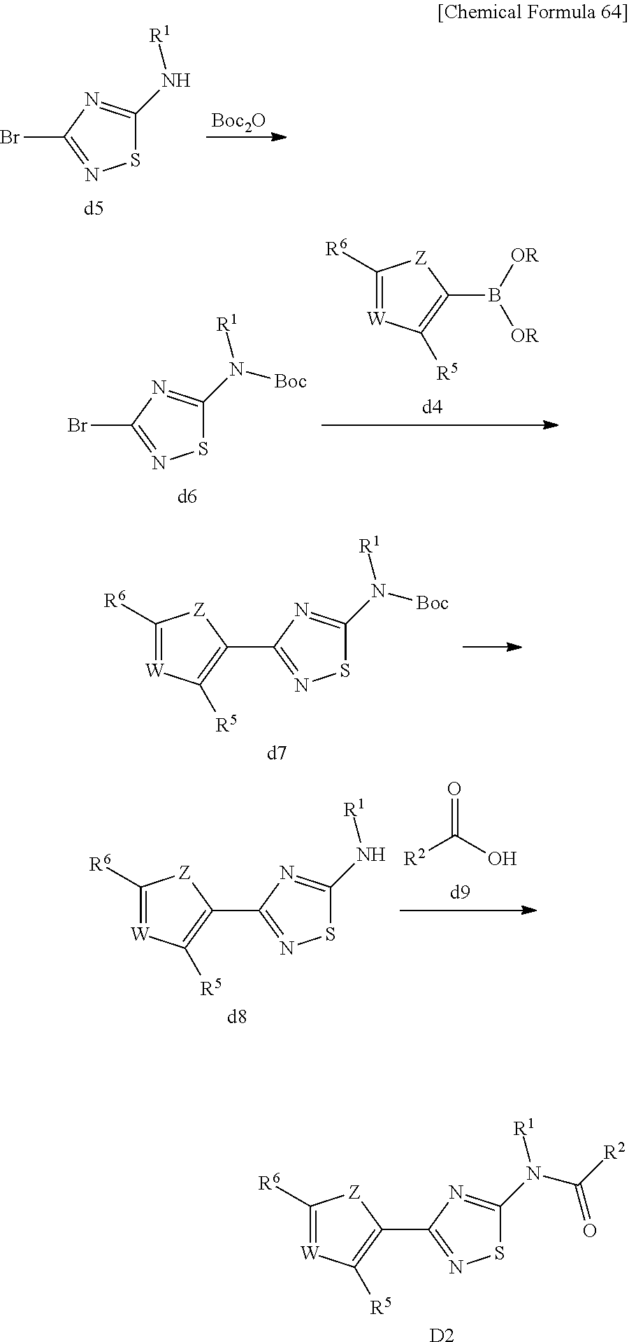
BrC1=NSC(N[R1])=N1.[Boc2O].C1([R6])=[W]C([R5])=C(B([OR])[OR])[Z]1.BrC1=NSC(N([R1])[Boc])=N1.C1([R6])=[W]C([R5])=C(C2=NSC(N([R1])[Boc])=N2)[Z]1.[d7].O=C([R2])O.C1([R6])=[W]C([R5])=C(C2=NSC(N[R1])=N2)[Z]1.[d8].C1([R6])=[W]C([R5])=C(C2=NSC(N([R1])C(=O)[R2])=N2)[Z]1.[D2]
